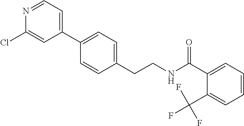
C(CNC(=O)C1=CC=CC=C1C(F)(F)F)C1=CC=C(C2=CC=NC(Cl)=C2)C=C1
